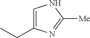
C1=C(CC)N=C([Me])N1
